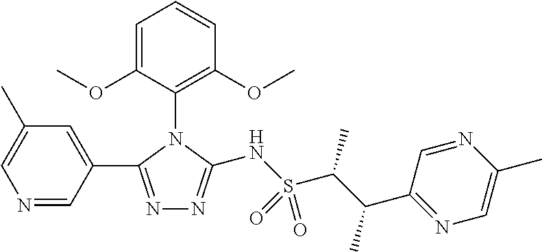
N1=CC(C2=NN=C(NS(C(C(C)C3=NC=C(C)N=C3)C)(=O)=O)N2C2=C(OC)C=CC=C2OC)=CC(C)=C1
